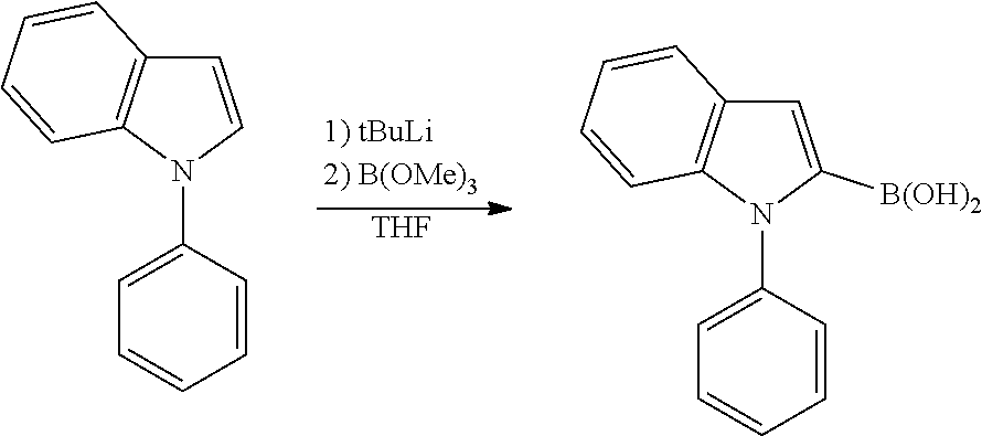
[THF].C1=CN(C2=CC=CC=C2)C2=C1C=CC=C2.C1=C([B(OH)2])N(C2=CC=CC=C2)C2=C1C=CC=C2
